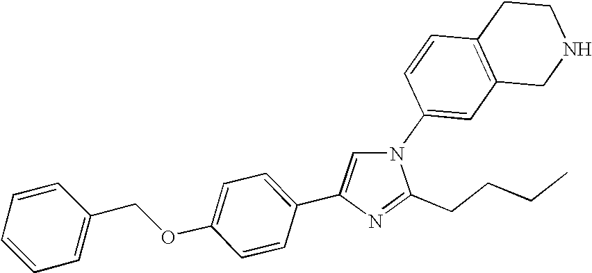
N1(C2=CC3=C(C=C2)CCNC3)C=C(C2=CC=C(OCC3=CC=CC=C3)C=C2)N=C1CCCC
